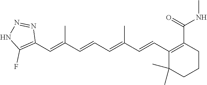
C1(C=C(C=CC=C(C=CC2=C(C(=O)NC)CCCC2(C)C)C)C)=C(F)NN=N1
